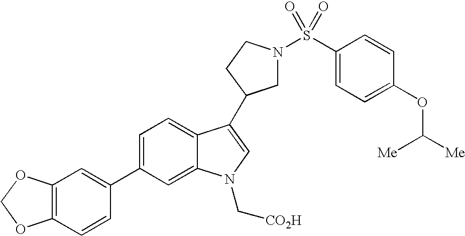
C1(C2=CC3=C(C=C2)OCO3)=CC=C2C(=C1)N(C[CO2H])C=C2C1CN(S(C2=CC=C(OC([Me])[Me])C=C2)(=O)=O)CC1
